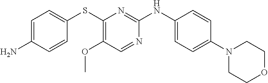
C1=C(N)C=CC(SC2=C(OC)C=NC(NC3=CC=C(N4CCOCC4)C=C3)=N2)=C1
